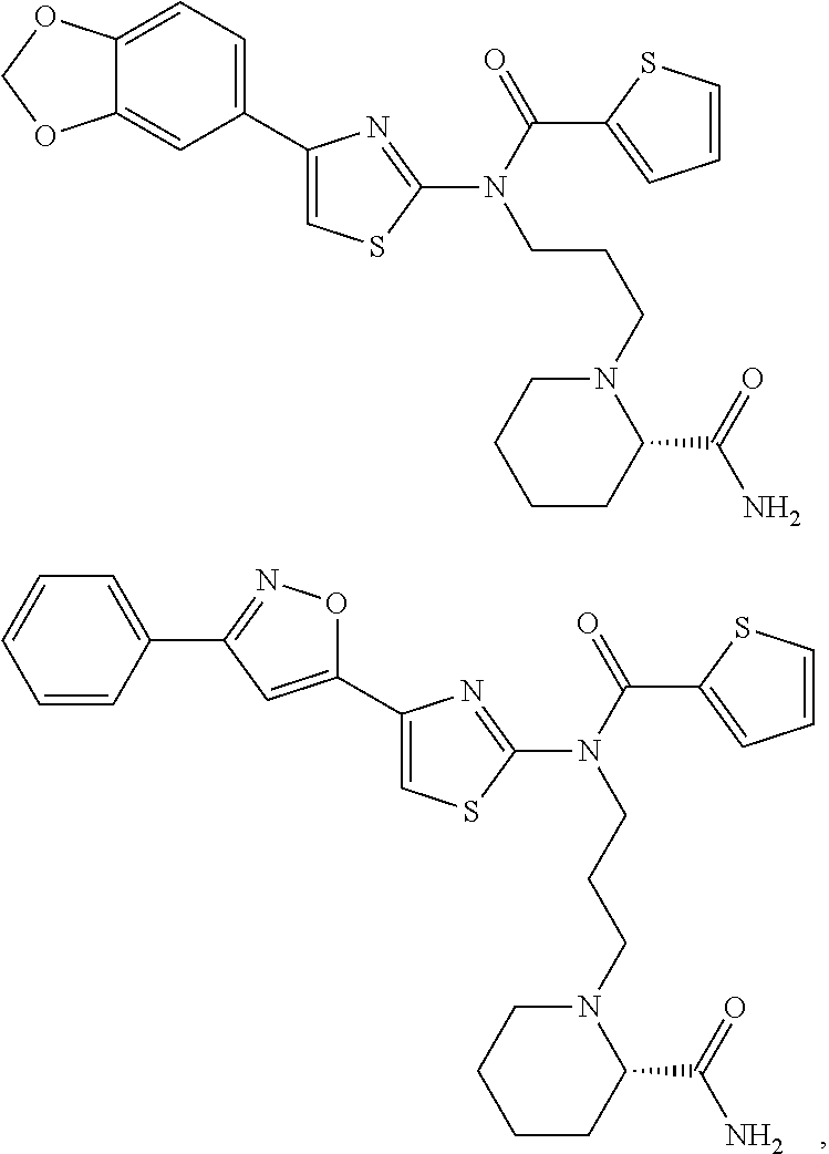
C1(C2=CC(C3=CC=CC=C3)=NO2)=CSC(N(CCCN2CCCCC2C(=O)N)C(C2=CC=CS2)=O)=N1.C12=CC=C(C3=CSC(N(CCCN4CCCCC4C(=O)N)C(C4=CC=CS4)=O)=N3)C=C1OCO2
